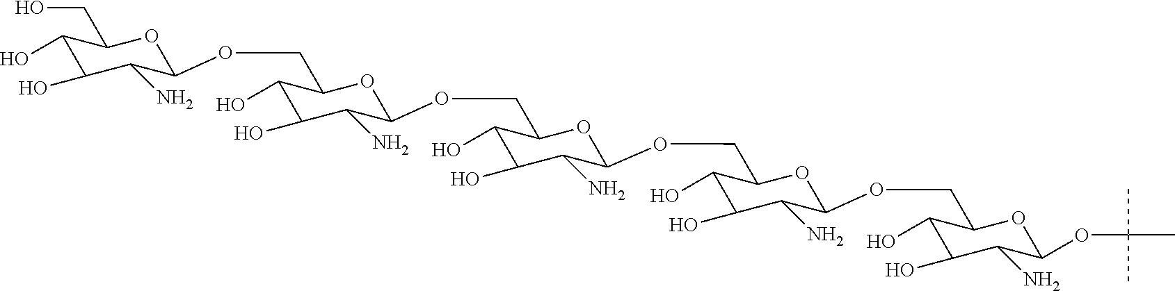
C1(O)C(O)C(N)C(OCC2C(O)C(O)C(N)C(OCC3C(O)C(O)C(N)C(OCC4C(O)C(O)C(N)C(OCC5C(O)C(O)C(N)C(OC(C)(C)C)O5)O4)O3)O2)OC1CO
